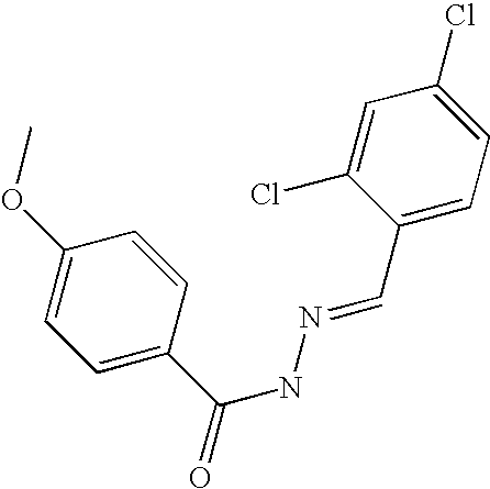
C1(OC)=CC=C(C(NN=CC2=CC=C(Cl)C=C2Cl)=O)C=C1
